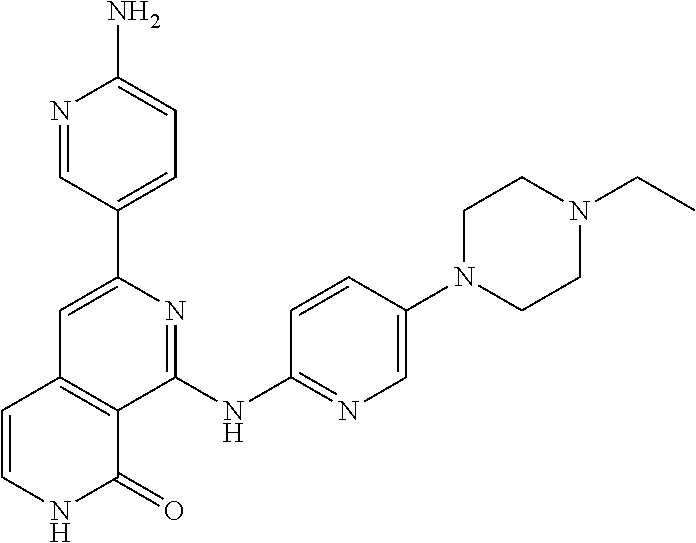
C1(C2=CC=C(N)N=C2)=CC2=C(C(NC3=NC=C(N4CCN(CC)CC4)C=C3)=N1)C(=O)NC=C2
